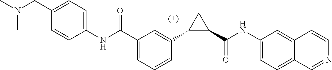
C1(C(NC2=CC=C3C(=C2)C=CN=C3)=O)CC1C1=CC(C(NC2=CC=C(CN(C)C)C=C2)=O)=CC=C1
